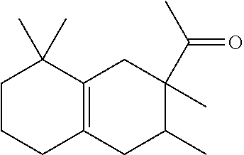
C1CCC2=C(C1(C)C)CC(C)(C(C)=O)C(C)C2
